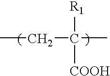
CCC(C)([R1])[COOH]
